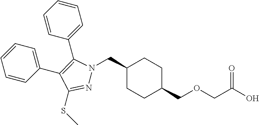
C1(CN2N=C(SC)C(C3=CC=CC=C3)=C2C2=CC=CC=C2)CCC(COCC(O)=O)CC1
